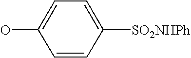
OC1=CC=C([SO2NHPh])C=C1
